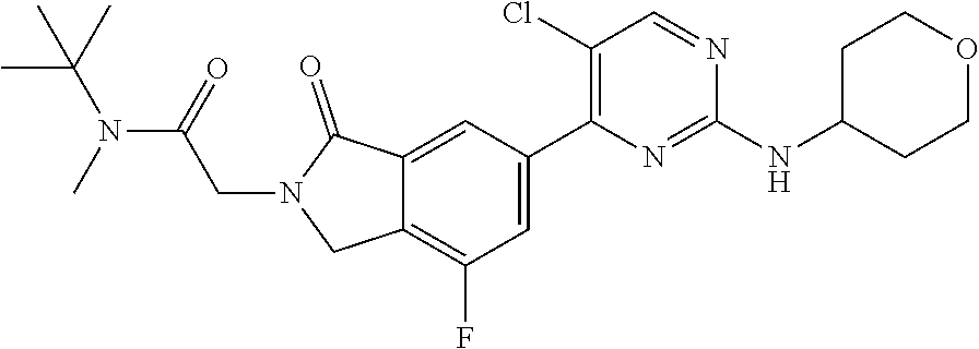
C1(NC2CCOCC2)=NC(C2=CC(F)=C3C(=C2)C(=O)N(CC(N(C)C(C)(C)C)=O)C3)=C(Cl)C=N1
